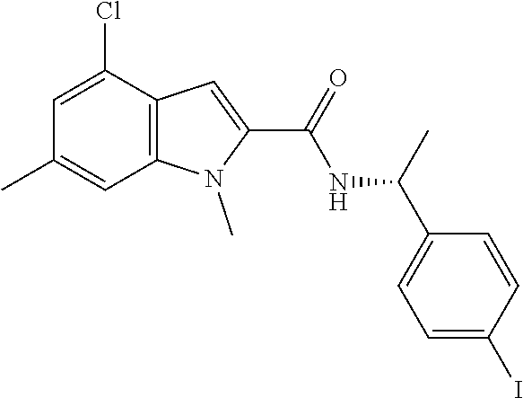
C12=C(N(C)C(C(=O)NC(C3=CC=C(I)C=C3)C)=C1)C=C(C)C=C2Cl
